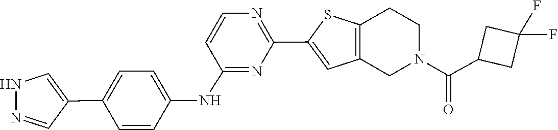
C1=CN=C(C2=CC3=C(S2)CCN(C(=O)C2CC(F)(F)C2)C3)N=C1NC1=CC=C(C2=CNN=C2)C=C1
